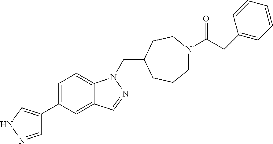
C1=NNC=C1C1=CC=C2C(=C1)C=NN2CC1CCN(C(CC2=CC=CC=C2)=O)CCC1
